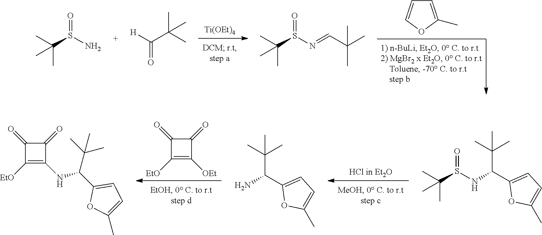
C1([EtO])=C([OEt])C(=O)C1=O.CC(C)(S(=O)NC(C(C)(C)C)C1=CC=C(C)O1)C.NC(C(C)(C)C)C1=CC=C(C)O1.C1([EtO])=C(NC(C(C)(C)C)C2=CC=C(C)O2)C(=O)C1=O.C1=C(C)OC=C1.[Ti(OEt)4].CC(C)(S(=O)N=CC(C)(C)C)C.CC(C)(S(=O)N)C.[H]C(=O)C(C)(C)C
